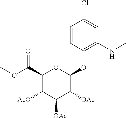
C1([AcO])C([OAc])C([OAc])C(OC2=C(NC)C=C(Cl)C=C2)OC1C(OC)=O
